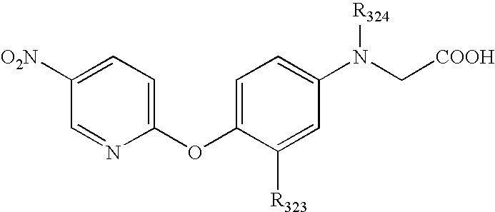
C1([O2N])=CC=C(OC2=CC=C(N(C[COOH])[R324])C=C2[R323])N=C1
